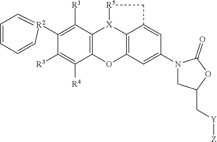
C12=C(OC3=C4[X]1[R5]CC4=CC(N1CC(C[Y][Z])OC1=O)=C3)C([R4])=C([R3])C([R2]1=CC=CC=C1)=C2[R1]
